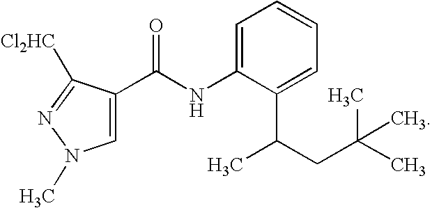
C1=C(C(NC2=CC=CC=C2C(C)CC(C)(C)C)=O)C([Cl2HC])=NN1C
